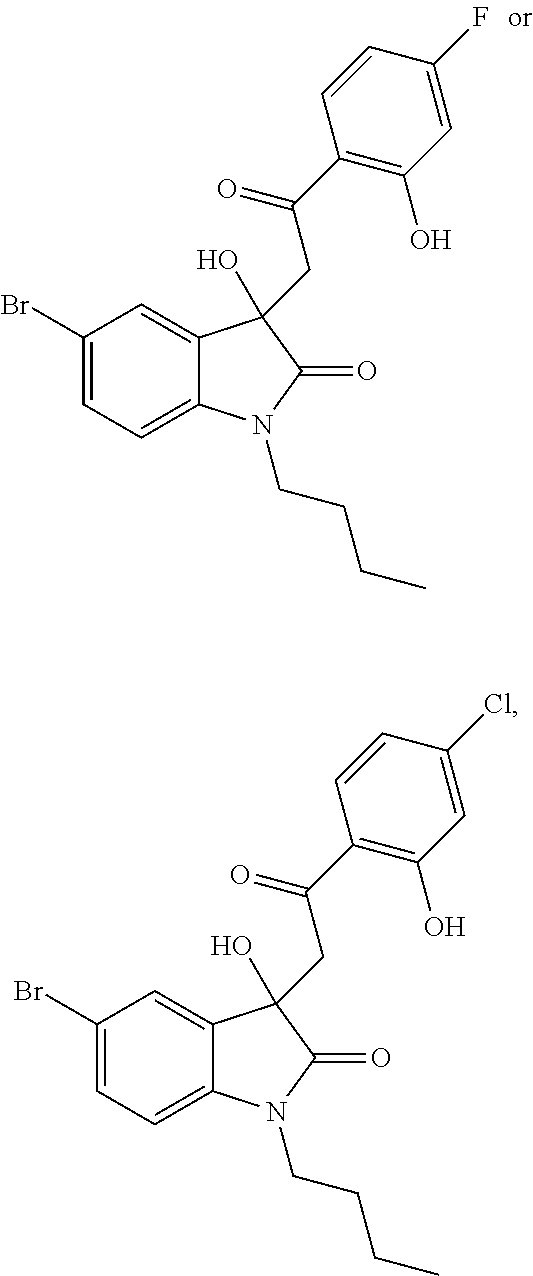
C1(Br)=CC=C2C(=C1)C(CC(C1=C(O)C=C(F)C=C1)=O)(O)C(=O)N2CCCC.C1(Br)=CC=C2C(=C1)C(CC(C1=C(O)C=C(Cl)C=C1)=O)(O)C(=O)N2CCCC
